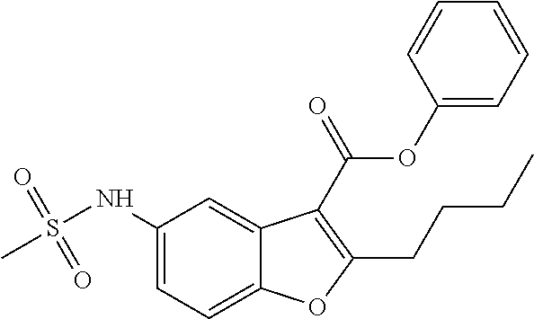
C1(NS(C)(=O)=O)=CC=C2C(=C1)C(C(=O)OC1=CC=CC=C1)=C(CCCC)O2
